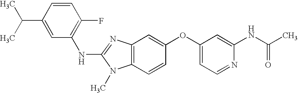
C1=CC(C(C)C)=CC(NC2=NC3=C(N2C)C=CC(OC2=CC=NC(NC(C)=O)=C2)=C3)=C1F
